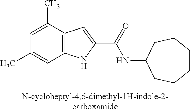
C12=C(C(C)=CC(C)=C1)C=C(C(=O)NC1CCCCCC1)N2
